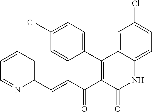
C1=CC=C(C=CC(C2=C(C3=CC=C(Cl)C=C3)C3=CC(Cl)=CC=C3NC2=O)=O)N=C1
